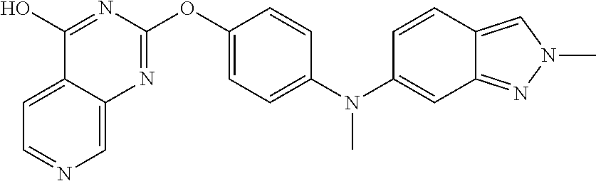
C1(O)=NC(OC2=CC=C(N(C3=CC4=NN(C)C=C4C=C3)C)C=C2)=NC2=CN=CC=C12
